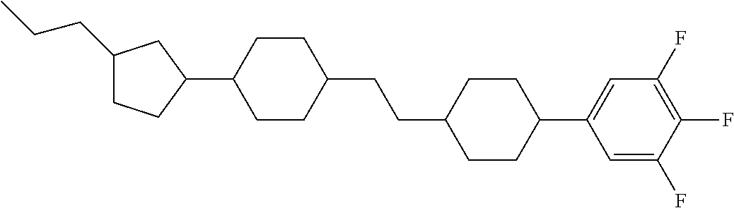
C1(CCC)CCC(C2CCC(CCC3CCC(C4=CC(F)=C(F)C(F)=C4)CC3)CC2)C1
